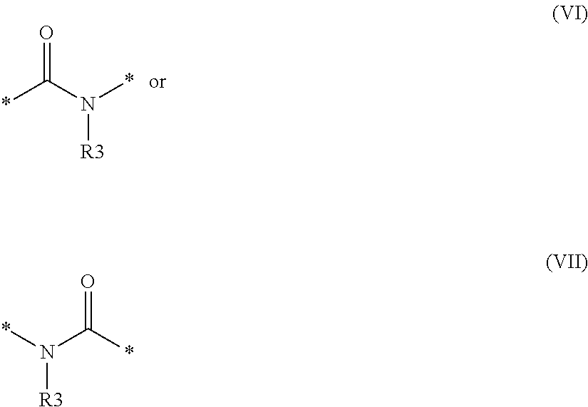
*C(N(*)[R3])=O.*N(C(*)=O)[R3]
